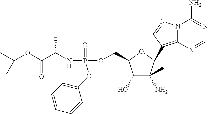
CC(OC(C(NP(OCC1C(O)C(N)(C)C(C2=C3N(N=C2)C(N)=NC=N3)O1)(=O)OC1=CC=CC=C1)C)=O)C
